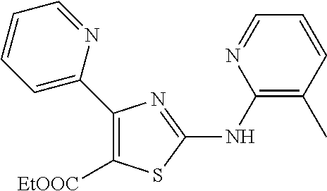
C1(C2=CC=CC=N2)=C([EtOOC])SC(NC2=C(C)C=CC=N2)=N1
